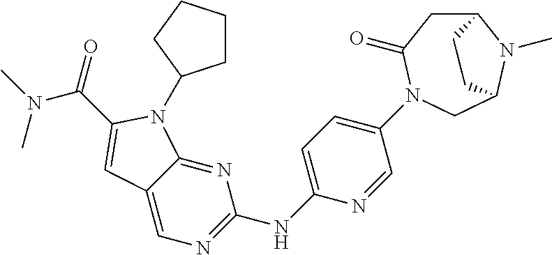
C1(NC2=NC=C3C(=N2)N(C2CCCC2)C(C(=O)N(C)C)=C3)=CC=C(N2C(=O)CC3N(C)C(C2)CC3)C=N1
